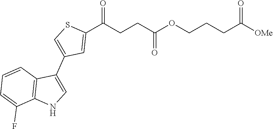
C1(C(CCC(OCCCC(=O)[OMe])=O)=O)=CC(C2=CNC3=C2C=CC=C3F)=CS1
